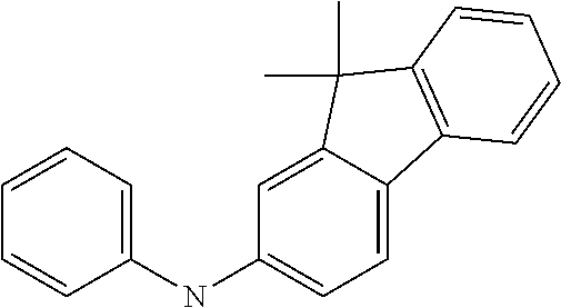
C1(NC2=CC=C3C(=C2)C(C)(C)C2=C3C=CC=C2)=CC=CC=C1
